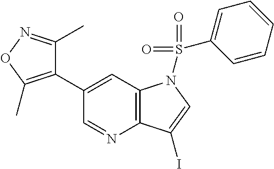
C12=C(C=C(C3=C(C)ON=C3C)C=N1)N(S(C1=CC=CC=C1)(=O)=O)C=C2I
